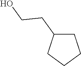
C1C(CCO)CCC1
